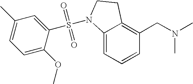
C1=CC=C2C(=C1CN(C)C)CCN2S(C1=CC(C)=CC=C1OC)(=O)=O
